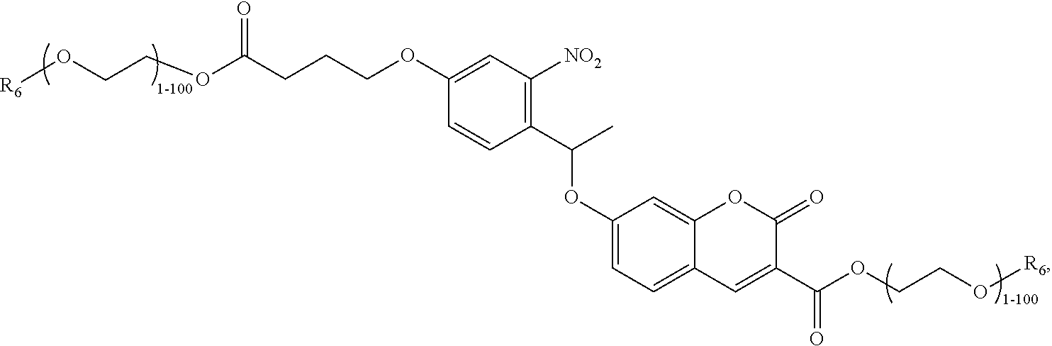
[R6]OCCOC(CCCOC1=CC([NO2])=C(C(OC2=CC=C3C(=C2)OC(=O)C(C(OCCO[R6])=O)=C3)C)C=C1)=O
